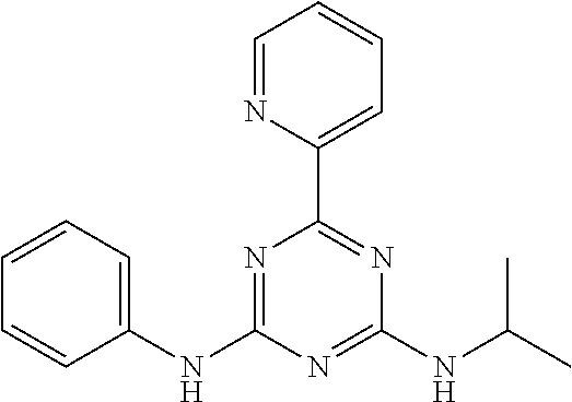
C1(NC2=NC(C3=CC=CC=N3)=NC(NC(C)C)=N2)=CC=CC=C1
